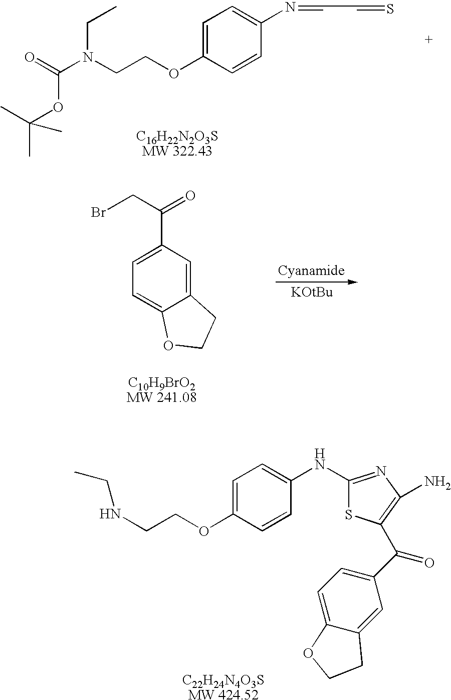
C1(NC2=CC=C(OCCNCC)C=C2)=NC(N)=C(C(C2=CC=C3C(=C2)CCO3)=O)S1.C(N(CCOC1=CC=C(N=CC=S)C=C1)CC)(OC(C)(C)C)=O.C1=C(C(=O)CBr)C=C2C(=C1)OCC2
